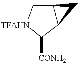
C12C(C[TFAHN]C1[CONH2])C2
